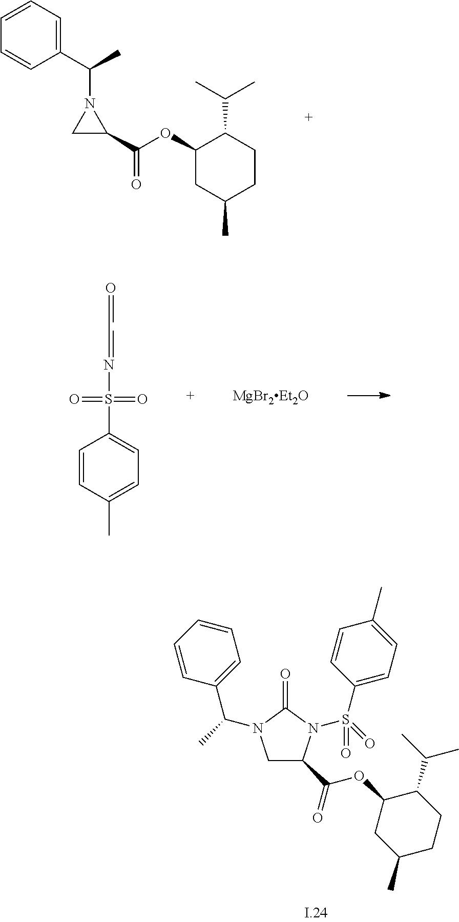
C1=CC=C(C(C)N2CC2C(OC2CC(C)CCC2C(C)C)=O)C=C1.C1=CC(C)=CC=C1S(N=CC=O)(=O)=O.C1C(C(=O)OC2CC(C)CCC2C(C)C)N(S(=O)(C2=CC=C(C)C=C2)=O)C(=O)N1C(C)C1=CC=CC=C1
